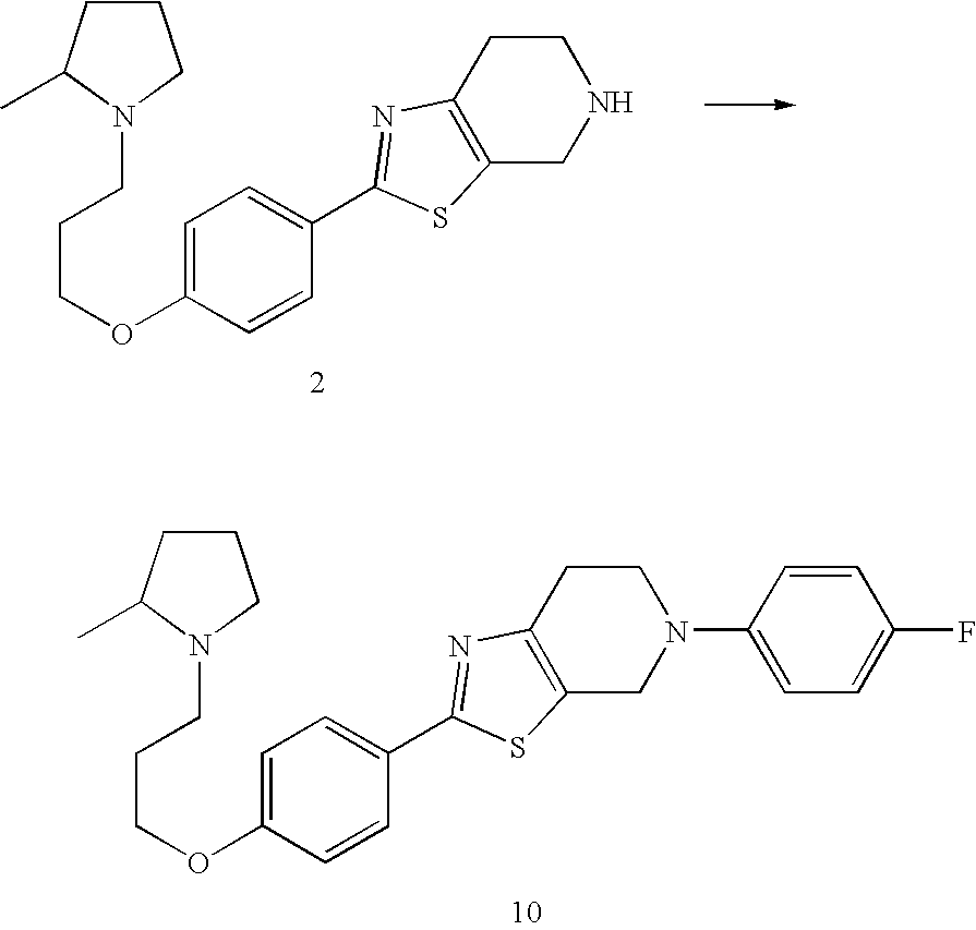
C1=C(OCCCN2CCCC2C)C=CC(C2=NC3=C(S2)CNCC3)=C1.C1=C(OCCCN2CCCC2C)C=CC(C2=NC3=C(S2)CN(C2=CC=C(F)C=C2)CC3)=C1
